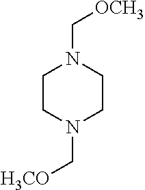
C1CN(C[H3CO])CCN1C[OCH3]
